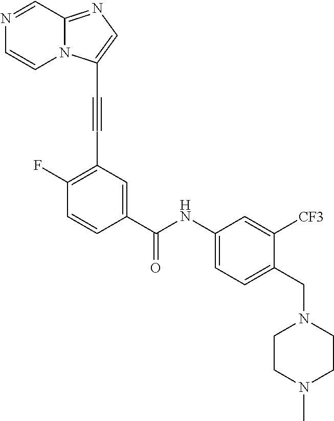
N1=CC2=NC=C(C#CC3=C(F)C=CC(C(=O)NC4=CC=C(CN5CCN(C)CC5)C([CF3])=C4)=C3)N2C=C1
